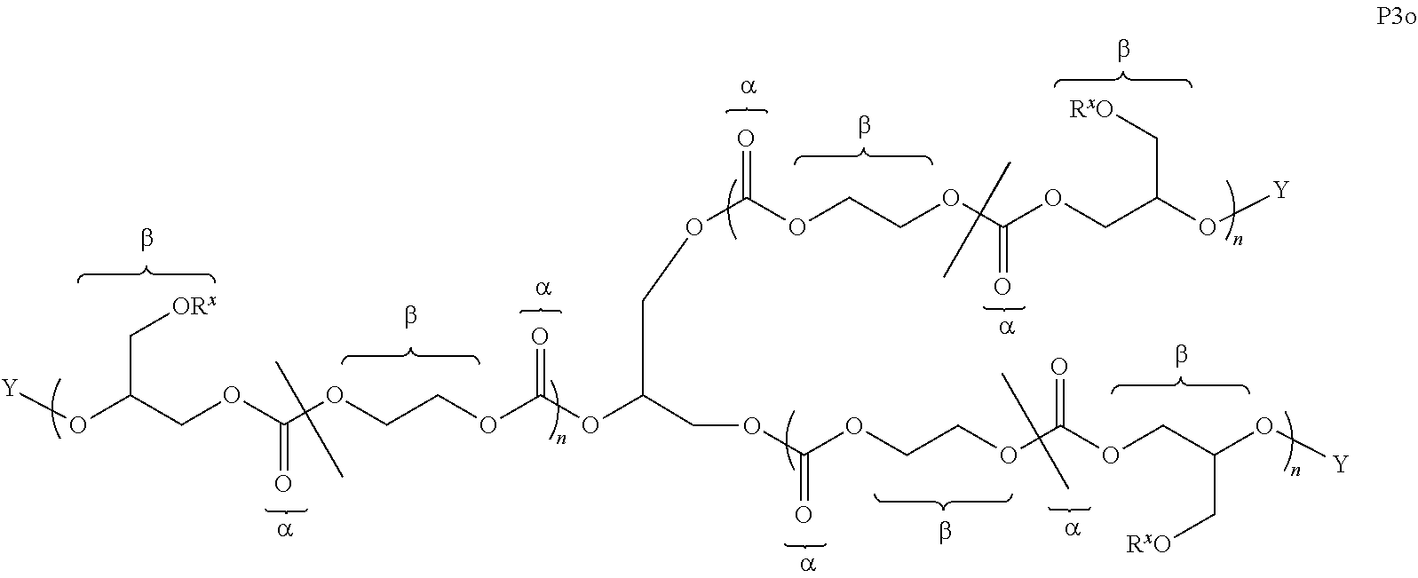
O(C(OCCOC(OCC(O[Y])C[RxO])=O)=O)CC(COC(OCCOC(OCC(O[Y])C[RxO])=O)=O)OC(OCCOC(OCC(O[Y])C[ORx])=O)=O
